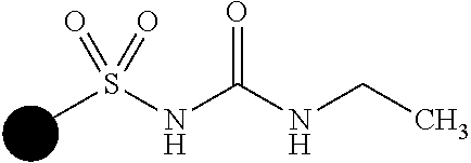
N(C(NCC)=O)S(C)(=O)=O
